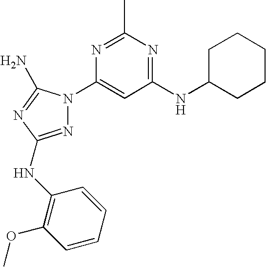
N1=C(NC2=C(OC)C=CC=C2)N=C(N)N1C1=CC(NC2CCCCC2)=NC(C)=N1
